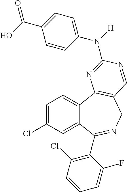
C1=C(Cl)C=C2C(=C1)C1=C(CN=C2C2=C(Cl)C=CC=C2F)C=NC(N(C2=CC=C(C(=O)O)C=C2)[H])=N1
